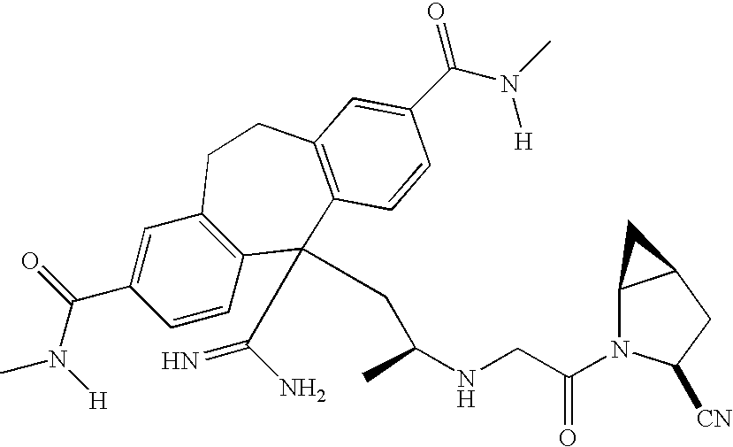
CN(C(C1=CC2=C(C=C1)C(C(N)=N)(CC(NCC(N1C3C(CC1[CN])C3)=O)C)C1=C(CC2)C=C(C(N(C)[H])=O)C=C1)=O)[H]
